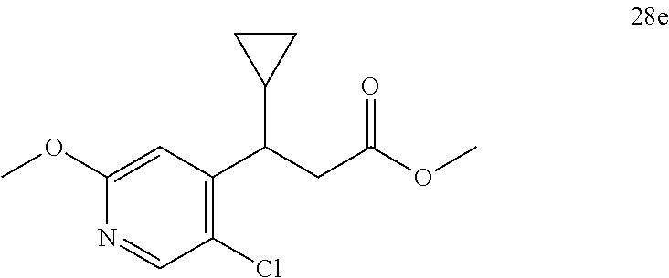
C1(OC)=CC(C(CC(=O)OC)C2CC2)=C(Cl)C=N1
